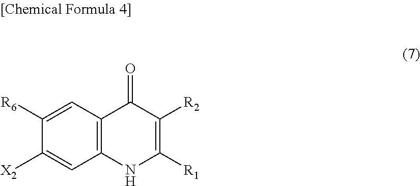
C1([X2])=CC2=C(C=C1[R6])C(=O)C([R2])=C([R1])N2
